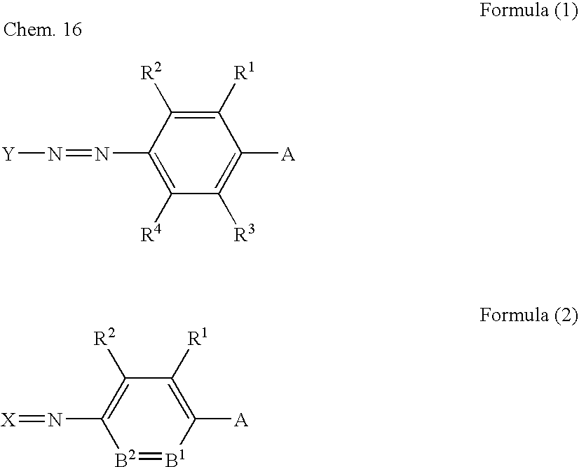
C1([R4])=C(N=N[Y])C([R2])=C([R1])C([A])=C1[R3].[B2]1=[B1]C([A])=C([R1])C([R2])=C1N=[X]
